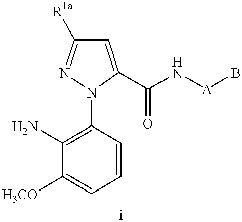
C1(N)=C(N2C(C(N[A]B)=O)=CC([R1a])=N2)C=CC=C1[H3CO]
